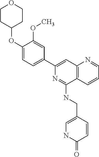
C12=C(C=CC=N1)C(NCC1=CNC(=O)C=C1)=NC(C1=CC=C(OC3CCOCC3)C(OC)=C1)=C2
